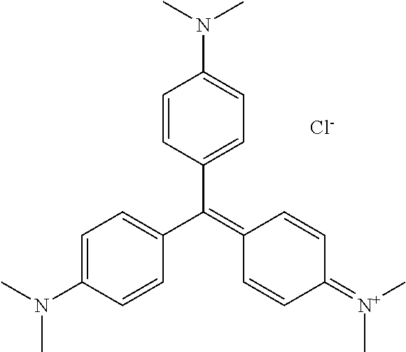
C1=C(N(C)C)C=CC(C(C2=CC=C(N(C)C)C=C2)=C2C=CC(=[N+](C)C)C=C2)=C1.[Cl-]
